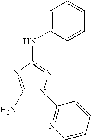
C1(N)=NC(NC2=CC=CC=C2)=NN1C1=NC=CC=C1
